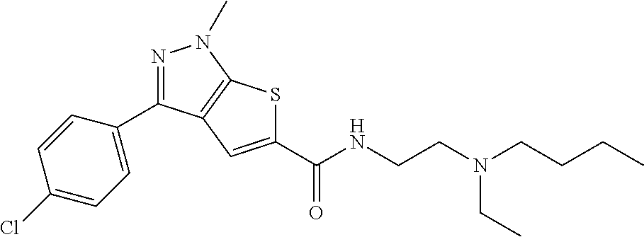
C1(C(NCCN(CCCC)CC)=O)=CC2=C(S1)N(C)N=C2C1=CC=C(Cl)C=C1
